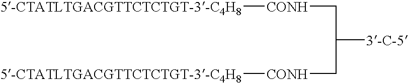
[CONH](CC([3-C-5])C[CONH][5-CTATLTGACGTTCTCTGT-3-C4H8])[5-CTATLTGACGTTCTCTGT-3-C4H8]
